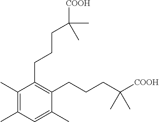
C1(C)=C(C)C=C(C)C(CCCC([COOH])(C)C)=C1CCCC(C)(C)[COOH]
